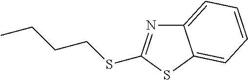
C12=CC=CC=C1SC(SCCCC)=N2
